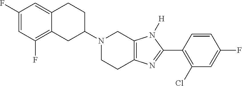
C12=CC(F)=CC(F)=C1CC(N1CCC3=C(C1)N([H])C(C1=C(Cl)C=C(F)C=C1)=N3)CC2
